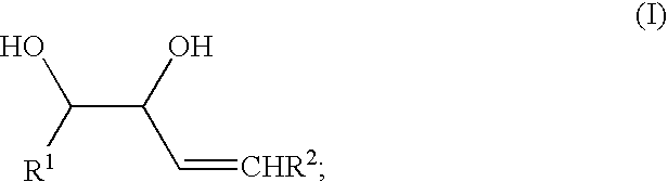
C(C(O)C=[CHR2])([R1])O
